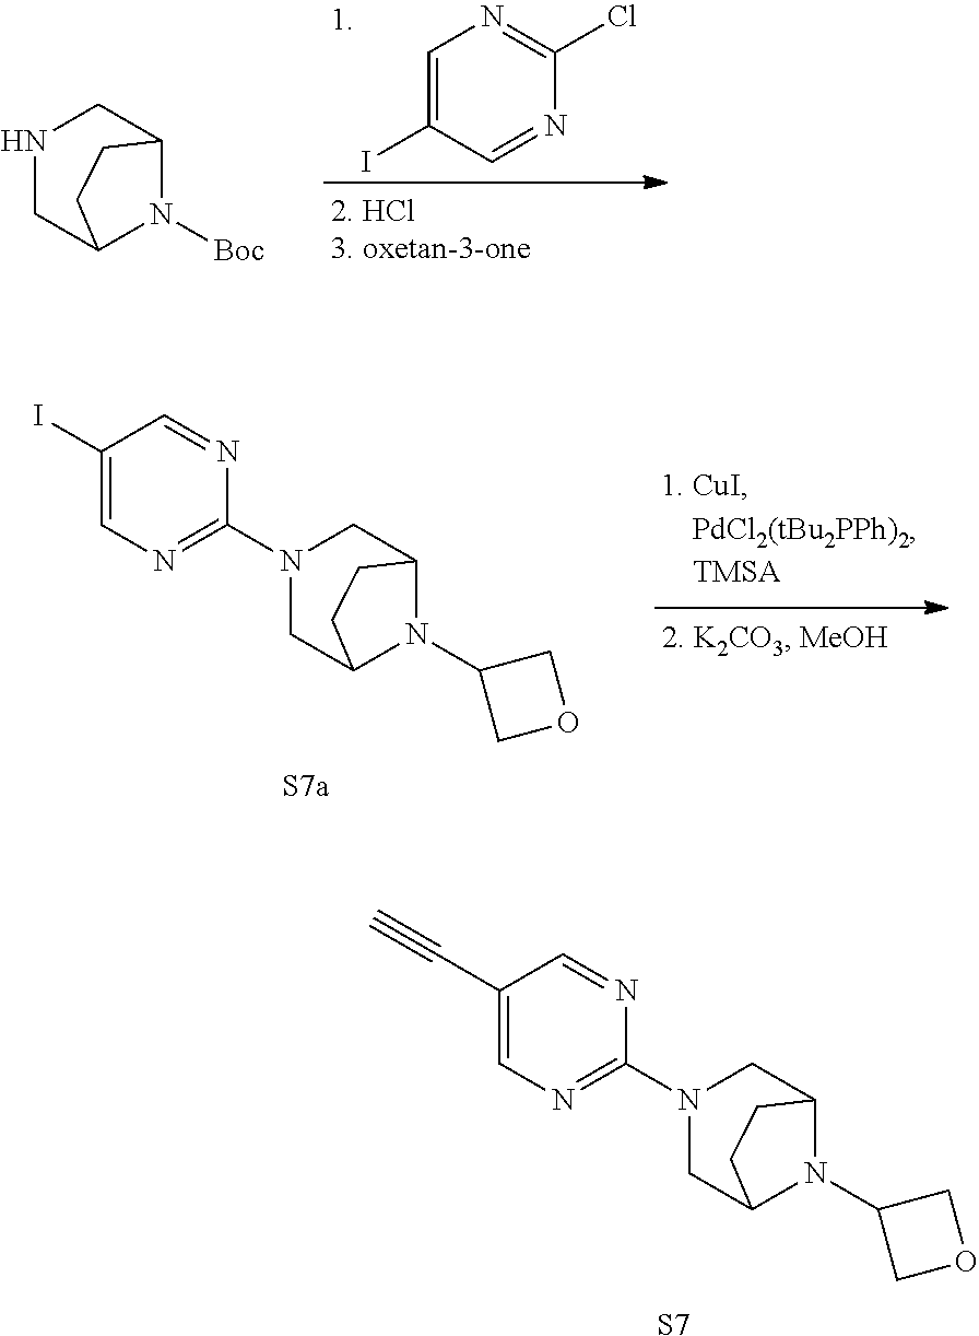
C1=C(I)C=NC(Cl)=N1.N1CC2N([Boc])C(C1)CC2.C1C2N(C3COC3)C(CN1C1=NC=C(I)C=N1)CC2.C1C2N(C3COC3)C(CN1C1=NC=C(C#C)C=N1)CC2.[S7]
